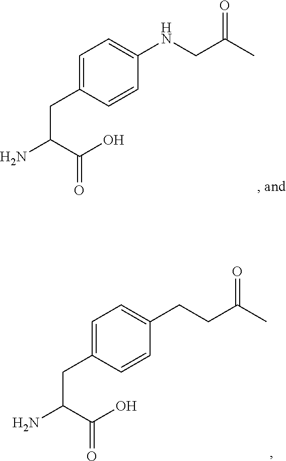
C1=C(CC(N)C(O)=O)C=CC(NCC(C)=O)=C1.C1=C(CC(N)C(O)=O)C=CC(CCC(C)=O)=C1
